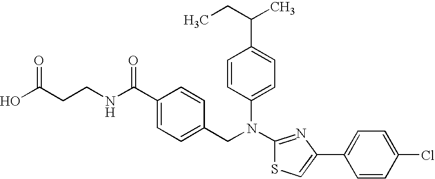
C(CCNC(C1=CC=C(CN(C2=CC=C(C(CC)C)C=C2)C2=NC(C3=CC=C(Cl)C=C3)=CS2)C=C1)=O)(O)=O
